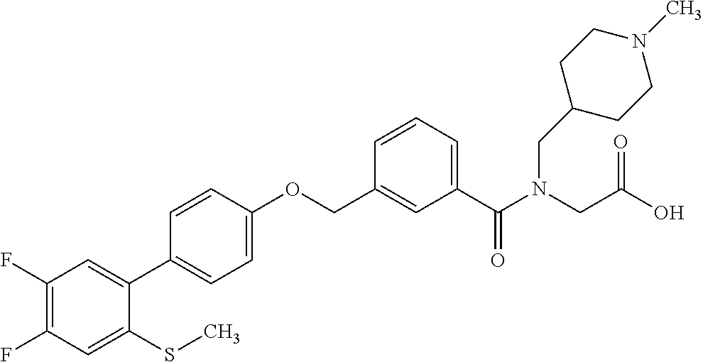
C1(F)=C(F)C=C(SC)C(C2=CC=C(OCC3=CC(C(N(CC(O)=O)CC4CCN(C)CC4)=O)=CC=C3)C=C2)=C1
